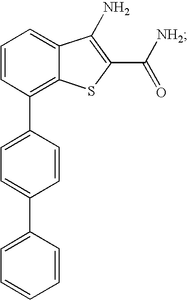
C1=CC(C2=CC=C(C3=CC=CC=C3)C=C2)=C2C(=C1)C(N)=C(C(=O)[NH2])S2
